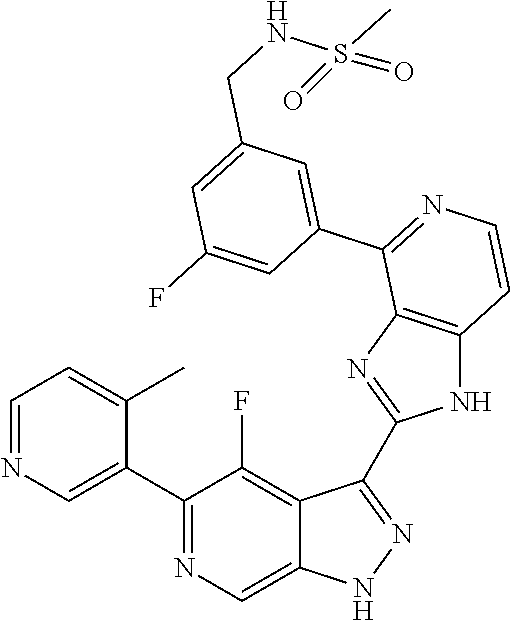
C1=NC=C(C2=NC=C3C(=C2F)C(C2=NC4=C(N2)C=CN=C4C2=CC(CNS(C)(=O)=O)=CC(F)=C2)=NN3)C(C)=C1
